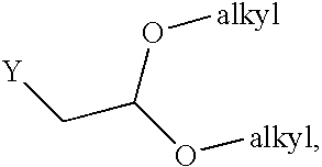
C(O[alkyl])(O[alkyl])C[Y]
